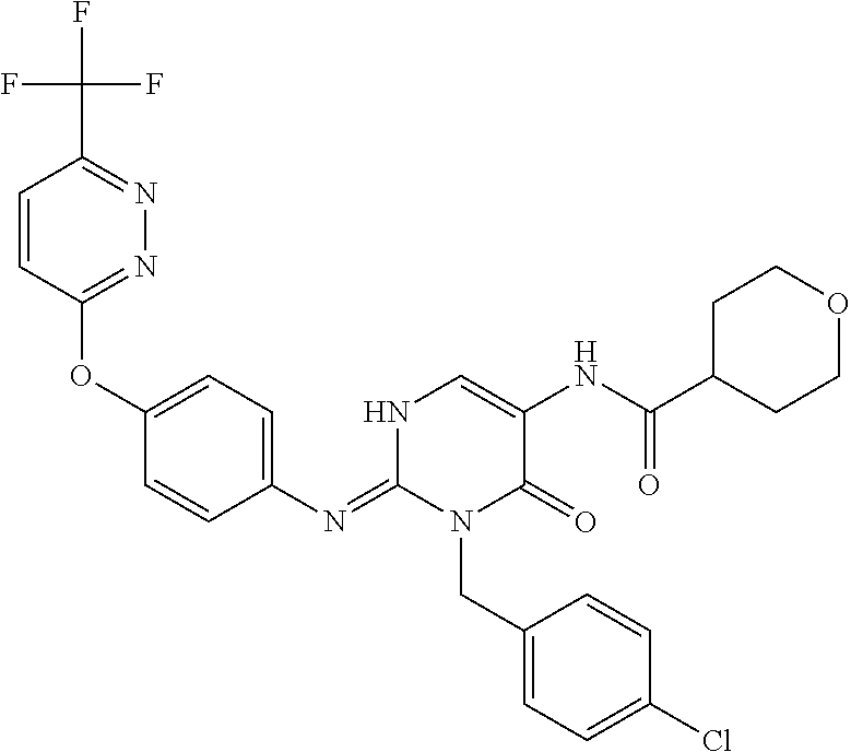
C1(OC2=CC=C(N=C3N(CC4=CC=C(Cl)C=C4)C(=O)C(NC(C4CCOCC4)=O)=CN3)C=C2)=NN=C(C(F)(F)F)C=C1
